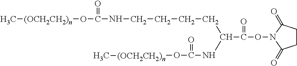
C[(OCH2CH2)n]OC(NCCCCC(NC(O[(OCH2CH2)n]C)=O)C(ON1C(=O)CCC1=O)=O)=O
